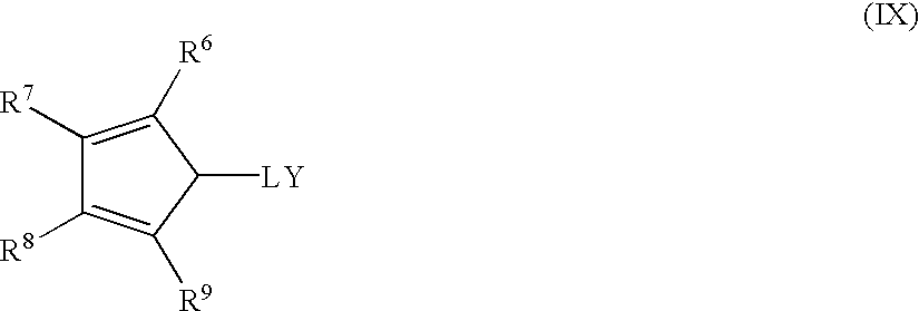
C1([R7])=C([R6])C([LY])C([R9])=C1[R8]
